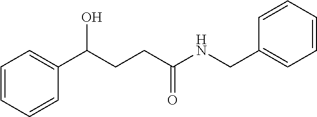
C1=CC=CC(C(CCC(NCC2=CC=CC=C2)=O)O)=C1
